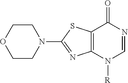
C1CN(C2=NC3=C(S2)C(=O)N=CN3[R])CCO1
